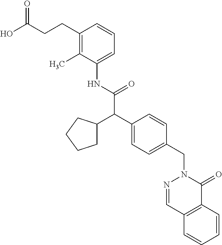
C(C(O)=O)CC1=C(C)C(NC(C(C2=CC=C(CN3N=CC4=C(C3=O)C=CC=C4)C=C2)C2CCCC2)=O)=CC=C1
